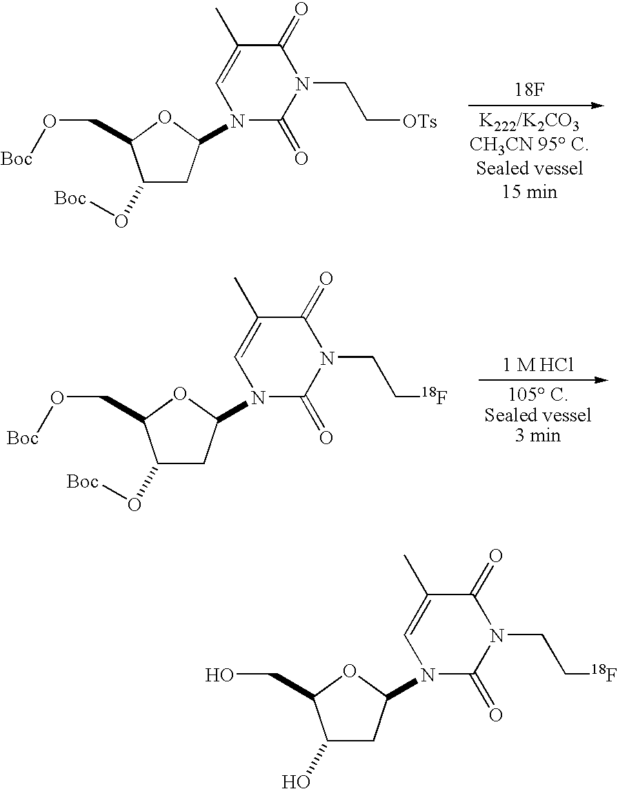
[18F].C1(O[Boc])CC(N2C(=O)N(CC[OTs])C(=O)C(C)=C2)OC1CO[Boc].[1 M HCl].C1(O[Boc])CC(N2C(=O)N(CC[18F])C(=O)C(C)=C2)OC1CO[Boc].C1(O)CC(N2C(=O)N(CC[18F])C(=O)C(C)=C2)OC1CO
